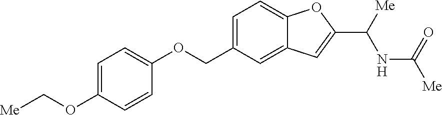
C(OC1=CC=C(OCC2=CC=C3C(=C2)C=C(C([Me])NC(=O)[Me])O3)C=C1)[Me]
